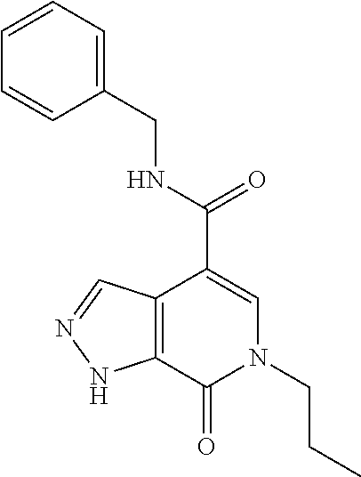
C12=C(C(C(=O)NCC3=CC=CC=C3)=CN(CCC)C1=O)C=NN2
